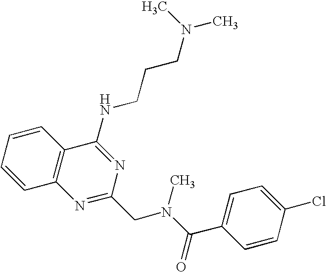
C1=CC=CC2=C1N=C(CN(C(=O)C1=CC=C(Cl)C=C1)C)N=C2NCCCN(C)C
